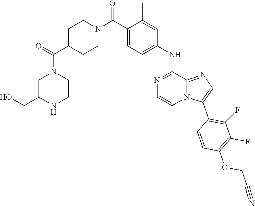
N1(C(C2=CC=C(NC3=NC=CN4C3=NC=C4C3=C(F)C(F)=C(OCC#N)C=C3)C=C2C)=O)CCC(C(N2CCNC(CO)C2)=O)CC1
